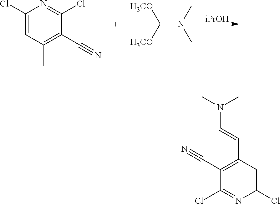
[iPrOH].C1(Cl)=CC(C)=C(C#N)C(Cl)=N1.C(N(C)C)([H3CO])[H3CO].C1(Cl)=CC(C=CN(C)C)=C(C#N)C(Cl)=N1
